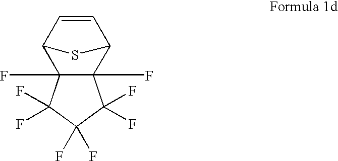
C1=CC2C3(F)C(F)(C1S2)C(F)(F)C(F)(F)C3(F)F
